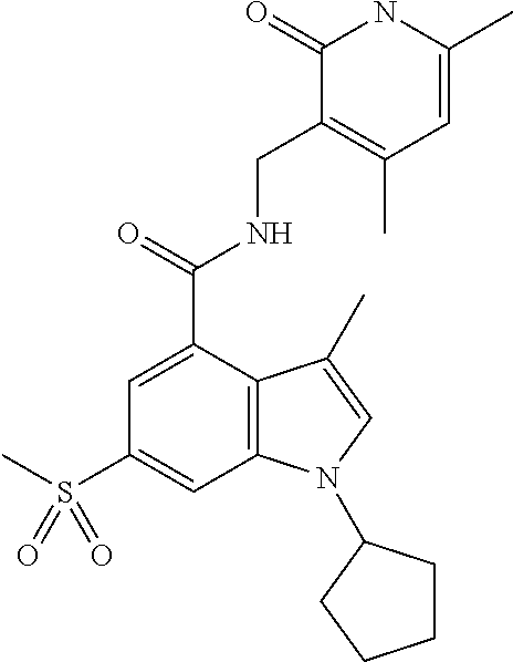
S(C)(C1=CC2=C(C(C(=O)NCC3=C(C)C=C(C)NC3=O)=C1)C(C)=CN2C1CCCC1)(=O)=O
